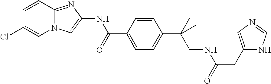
C1=CC2=NC(NC(C3=CC=C(C(C)(C)CNC(CC4=CN=CN4)=O)C=C3)=O)=CN2C=C1Cl
